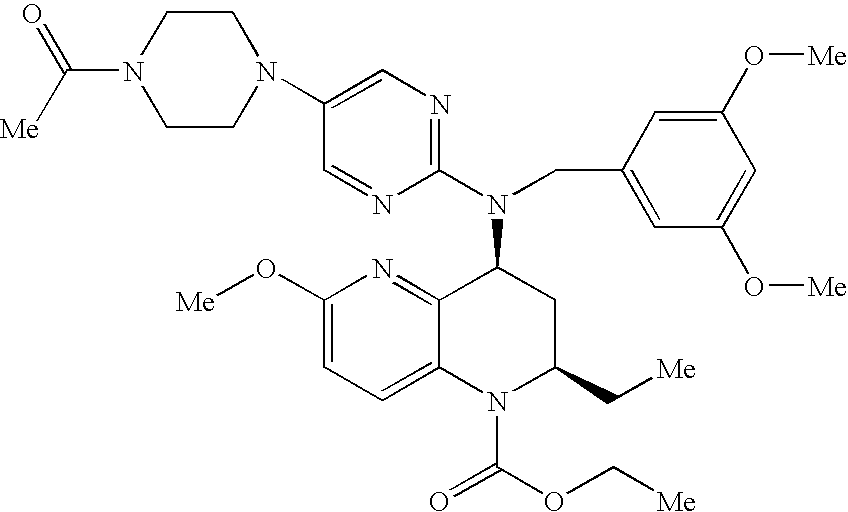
C1(N2CCN(C([Me])=O)CC2)=CN=C(N(CC2=CC(O[Me])=CC(O[Me])=C2)C2C3=NC(O[Me])=CC=C3N(C(=O)OC[Me])C(C[Me])C2)N=C1
